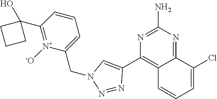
C1=CC(C2(O)CCC2)=[N+]([-O])C(CN2N=NC(C3=C4C(=NC(N)=N3)C(Cl)=CC=C4)=C2)=C1
